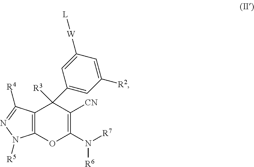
C12=C(C([R4])=NN1[R5])C([R3])(C1=CC([R2])=CC([W][L])=C1)C([CN])=C(N([R7])[R6])O2
